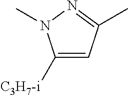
C1([C3H7-i])=CC(C)=NN1C
